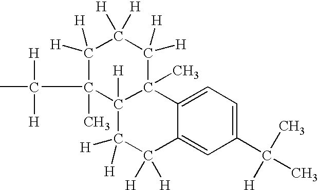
C1([H])([H])C(C([H])([H])C)(C)C2([H])C(C)(C([H])([H])C1([H])[H])C1=CC=C(C(C)(C)[H])C=C1C([H])([H])C2([H])[H]
